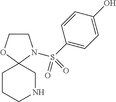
C1CN(S(C2=CC=C(O)C=C2)(=O)=O)C2(O1)CNCCC2
